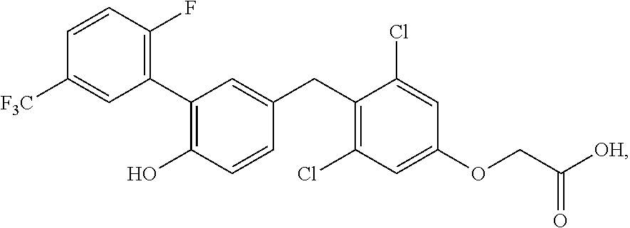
C1(C2=C(O)C=CC(CC3=C(Cl)C=C(OCC([OH])=O)C=C3Cl)=C2)=C(F)C=CC([F3C])=C1
